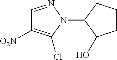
C1=NN(C2C(O)CCC2)C(Cl)=C1[O2N]
